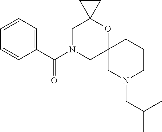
C1N(C(C2=CC=CC=C2)=O)CC2(OC13CC3)CN(CC(C)C)CCC2
